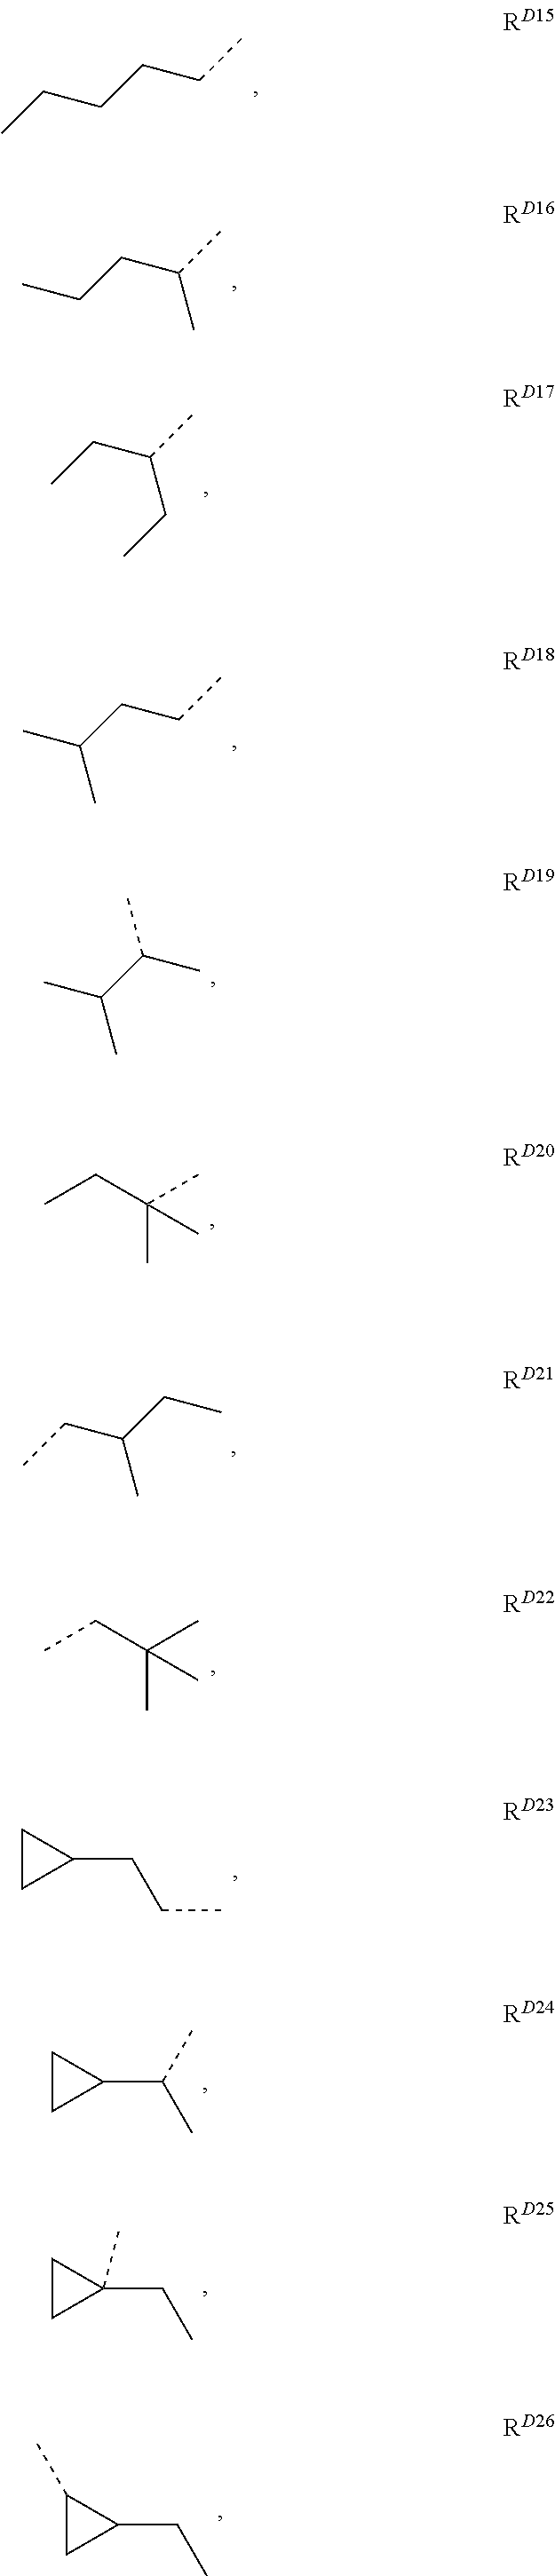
CCCCCC.CCC(C)CC.CC(CCC)C.CC(C(C)C)C.CCC(C)(C)C.CCCC(C)C.CCC(C)CC.CCC(C)(C)C.C1CC1CCC.C1CC1C(C)C.C1CC1(CC)C.C1(C)CC1CC
